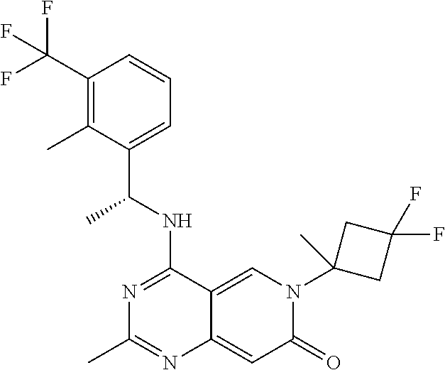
C1(C(F)(F)F)=C(C)C(C(NC2=NC(C)=NC3=CC(=O)N(C4(C)CC(F)(F)C4)C=C23)C)=CC=C1
